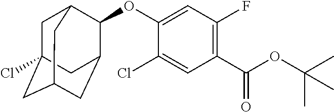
C1(OC2C3CC4CC(Cl)(CC2C4)C3)=CC(F)=C(C(OC(C)(C)C)=O)C=C1Cl
